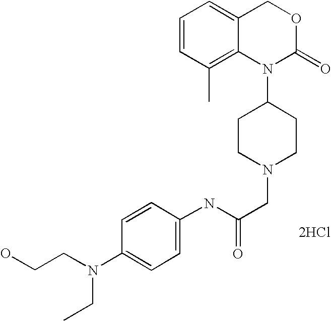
N(C(CN1CCC(N2C(=O)OCC3=CC=CC(C)=C23)CC1)=O)C1=CC=C(N(CCO)CC)C=C1.[2HCl]
